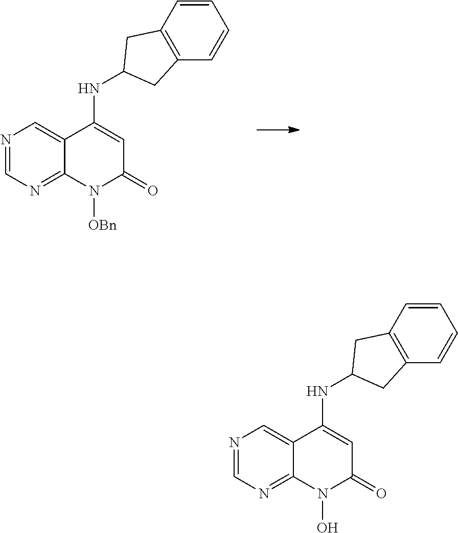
N1=CN=C2C(=C1)C(NC1CC3=C(C=CC=C3)C1)=CC(=O)N2[OBn].N1=CN=C2C(=C1)C(NC1CC3=C(C=CC=C3)C1)=CC(=O)N2O
